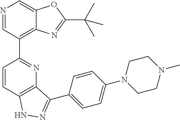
C1=CC2=C(N=C1C1=C3C(=CN=C1)OC(C(C)(C)C)=N3)C(C1=CC=C(N3CCN(C)CC3)C=C1)=NN2
